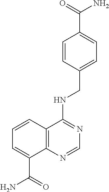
C1=C(CNC2=NC=NC3=C2C=CC=C3C(=O)N)C=CC(C(=O)N)=C1
